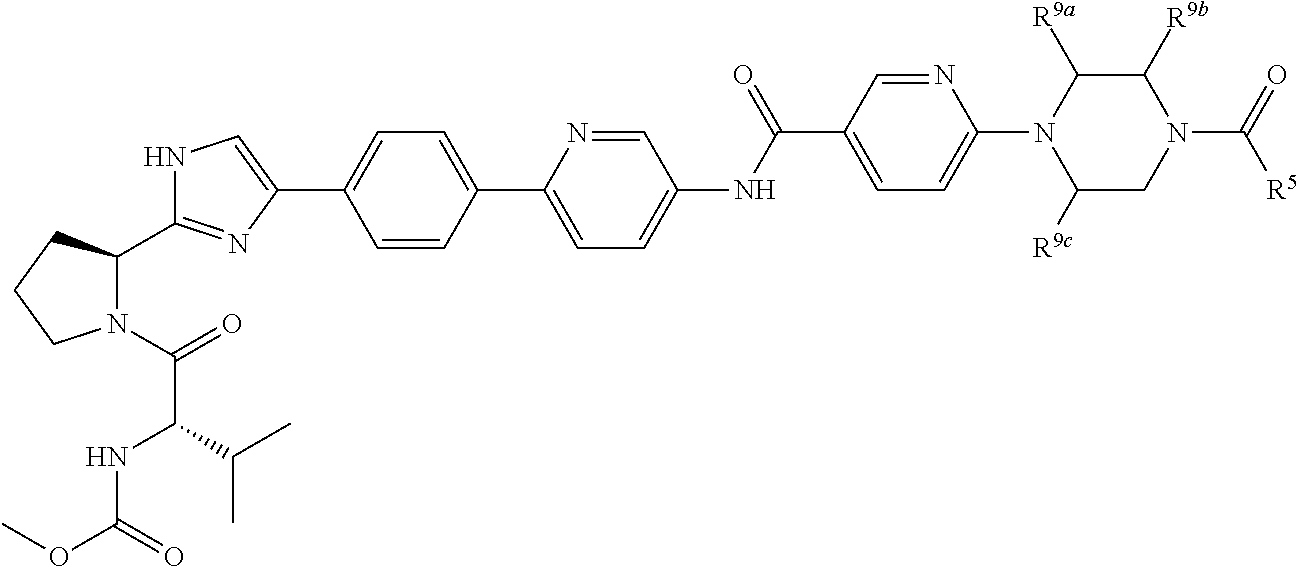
C1=CC(C2=CC=C(NC(C3=CC=C(N4C([R9c])CN(C(=O)[R5])C([R9b])C4[R9a])N=C3)=O)C=N2)=CC=C1C1=CNC(C2N(C(=O)C(C(C)C)NC(OC)=O)CCC2)=N1
